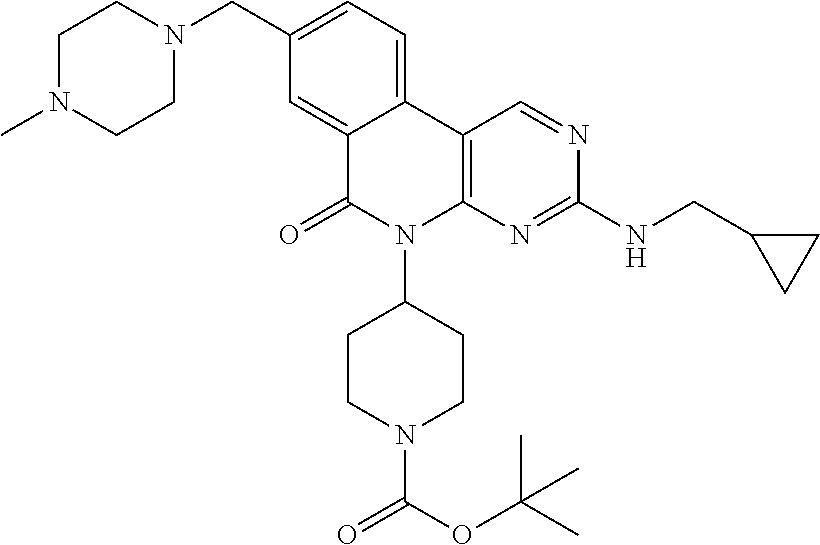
C12=CC(CN3CCN(C)CC3)=CC=C1C1=C(N(C3CCN(C(OC(C)(C)C)=O)CC3)C2=O)N=C(NCC2CC2)N=C1
